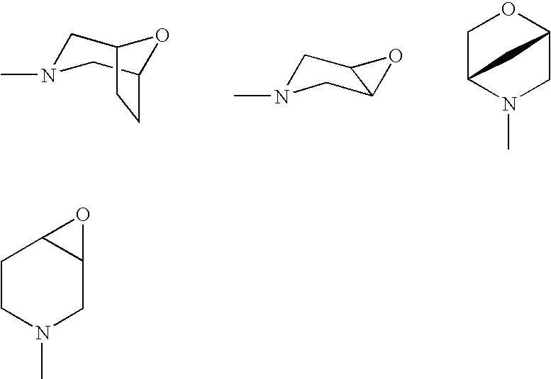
C1N(C)CC2OC1CC2.C1N(C)CC2OC12.C1C2N(C)CC(O1)C2.C1CN(C)CC2C1O2
